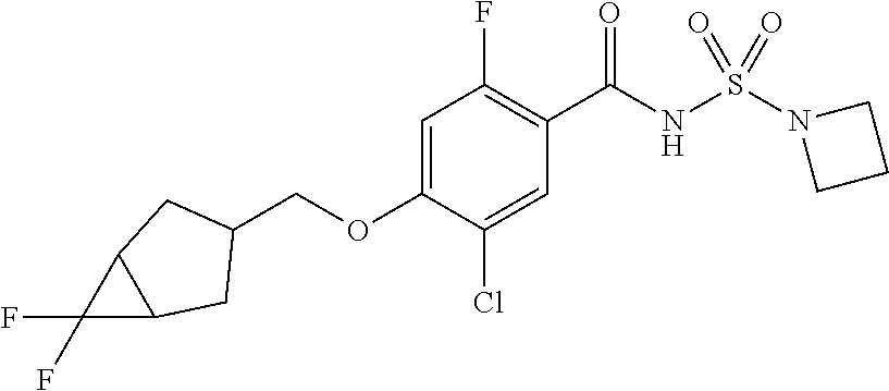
C1=C(OCC2CC3C(F)(F)C3C2)C(Cl)=CC(C(NS(N2CCC2)(=O)=O)=O)=C1F
